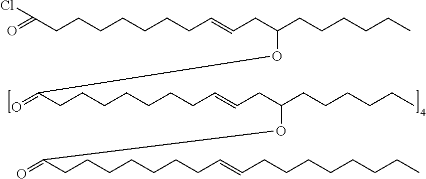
O=C(CCCCCCCC=CCC(CCCCCC)OC(CCCCCCCC=CCC(CCCCCC)OC(CCCCCCCC=CCCCCCCCC)=O)=O)Cl
